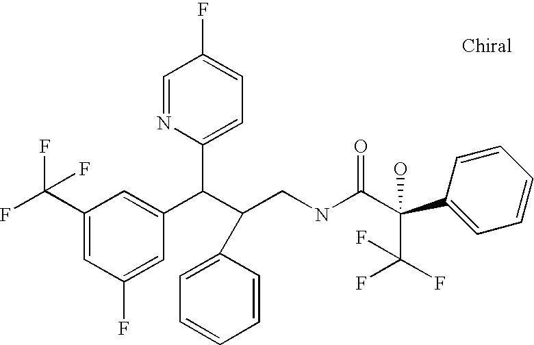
C1(C(F)(F)F)=CC(F)=CC(C(C2=CC=C(F)C=N2)C(C2=CC=CC=C2)CNC(C(C2=CC=CC=C2)(C(F)(F)F)O)=O)=C1
